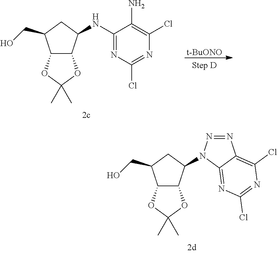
C12C(C(NC3=NC(Cl)=NC(Cl)=C3N)CC1CO)OC(C)(C)O2.[t-BuONO].C12C(C(N3N=NC4=C(Cl)N=C(Cl)N=C34)CC1CO)OC(C)(C)O2
